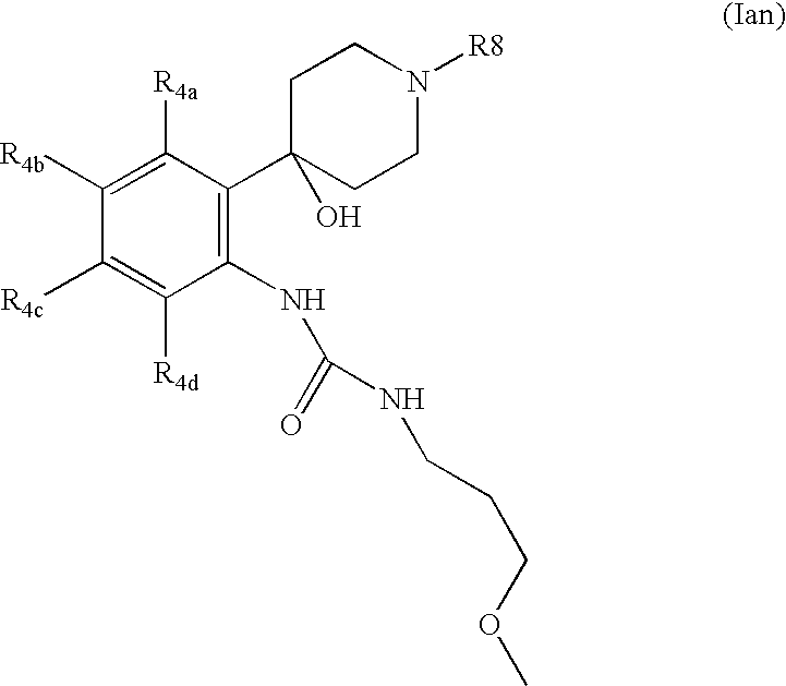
C1([R4b])=C([R4a])C(C2(O)CCN([R8])CC2)=C(NC(=O)NCCCOC)C([R4d])=C1[R4c]
